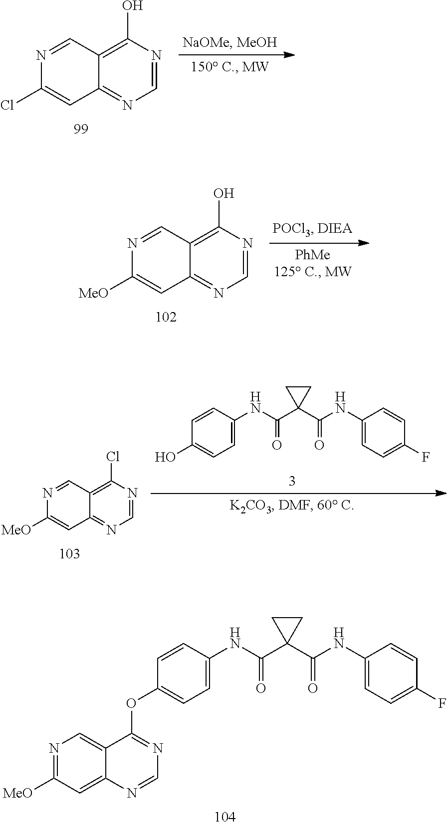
C1=NC(O)=C2C(=N1)C=C(Cl)N=C2.C1=NC(O)=C2C(=N1)C=C([MeO])N=C2.C1=C([MeO])N=CC2=C(Cl)N=CN=C12.C1=C(NC(C2(C(NC3=CC=C(F)C=C3)=O)CC2)=O)C=CC(O)=C1.C1=C(NC(C2(C(NC3=CC=C(F)C=C3)=O)CC2)=O)C=CC(OC2=NC=NC3=CC([MeO])=NC=C32)=C1
